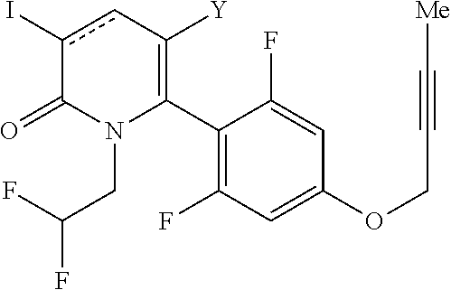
C1(C2=C([Y])cc(I)C(=O)N2CC(F)F)=C(F)C=C(OCC#C[Me])C=C1F
